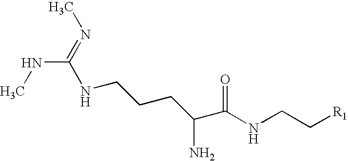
N(C(=NC)NCCCC(C(NCC[R1])=O)N)C
